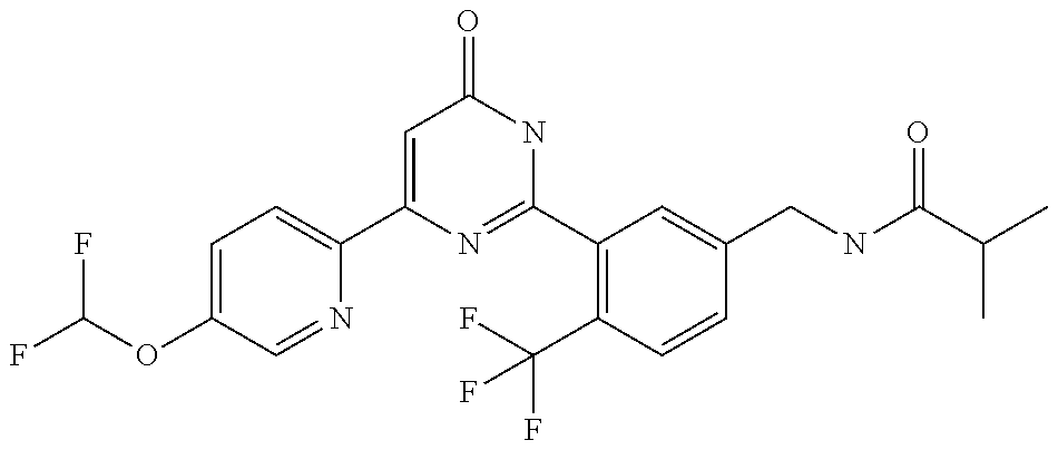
C1(C2=CC=C(OC(F)F)C=N2)=CC(=O)NC(C2=C(C(F)(F)F)C=CC(CNC(C(C)C)=O)=C2)=N1
